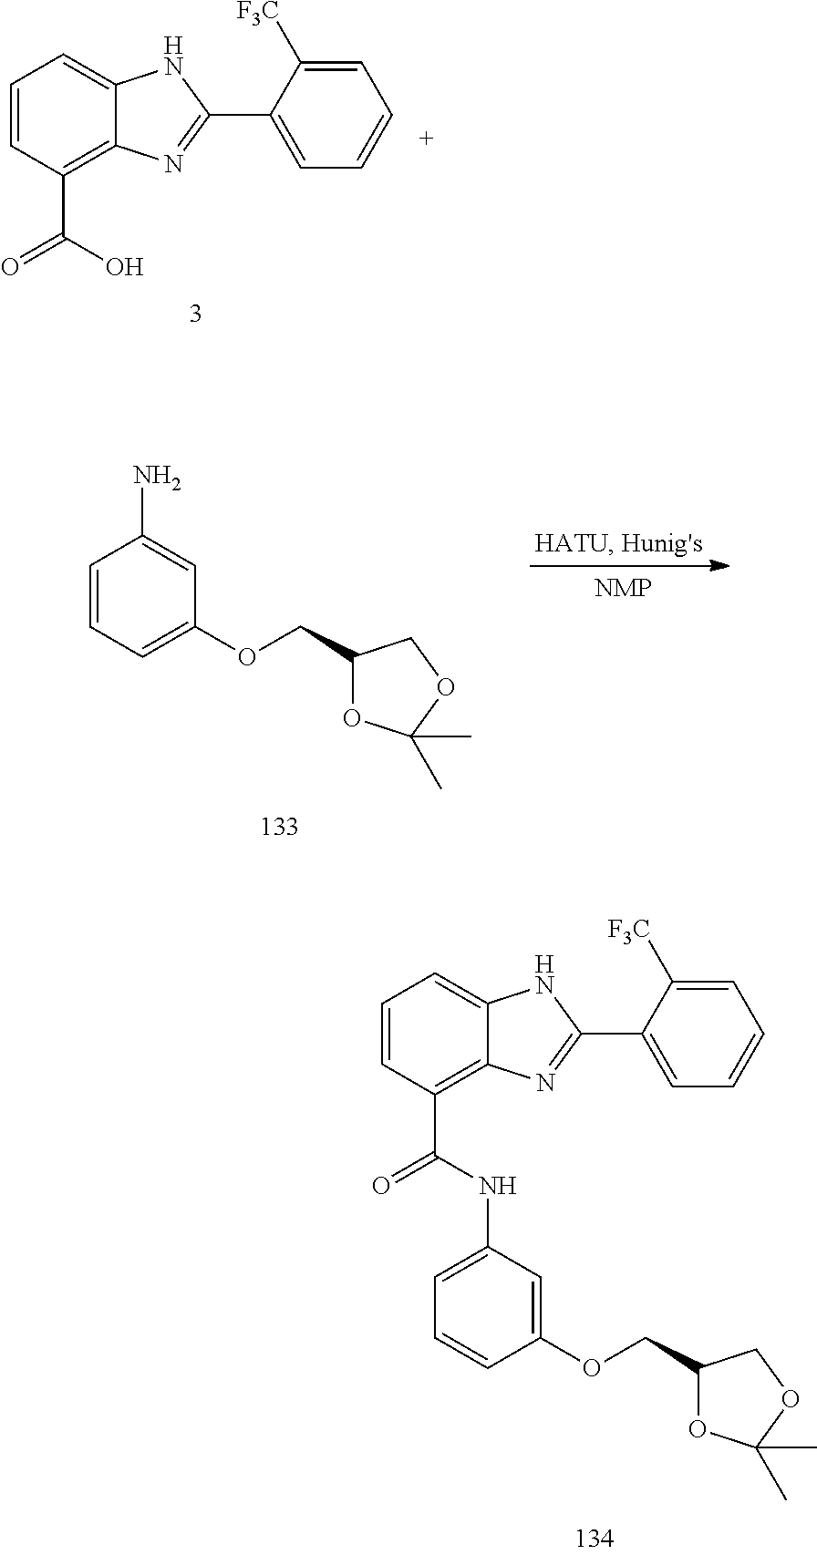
C1=CC(C(=O)O)=C2C(=C1)NC(C1=CC=CC=C1[F3C])=N2.C1=CC=C(OCC2OC(C)(C)OC2)C=C1N.C1=CC(C(=O)NC2=CC=CC(OCC3OC(C)(C)OC3)=C2)=C2C(=C1)NC(C1=CC=CC=C1[F3C])=N2
